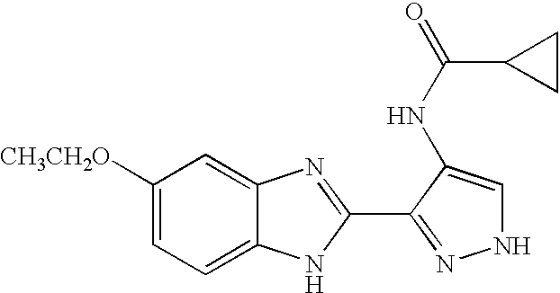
C1([CH3CH2O])=CC=C2C(=C1)N=C(C1=NNC=C1NC(=O)C1CC1)N2
